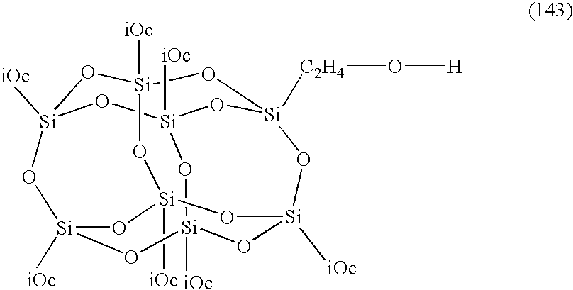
[Si]12([iOc])O[Si]3([iOc])O[Si]4([C2H4]O[H])O[Si]([iOc])(O1)O[Si]1([iOc])O[Si]([iOc])(O[Si]([iOc])(O3)O[Si]([iOc])(O1)O2)O4
